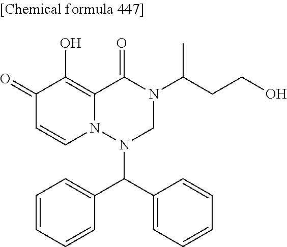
C1(=O)C=CN2C(=C1O)C(=O)N(C(CCO)C)CN2C(C1=CC=CC=C1)C1=CC=CC=C1
